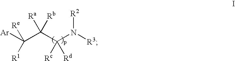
C(C(C(N([R3])[R2])([Rc])[Rd])([Ra])[Rb])([Ar])([R1])[Re]
